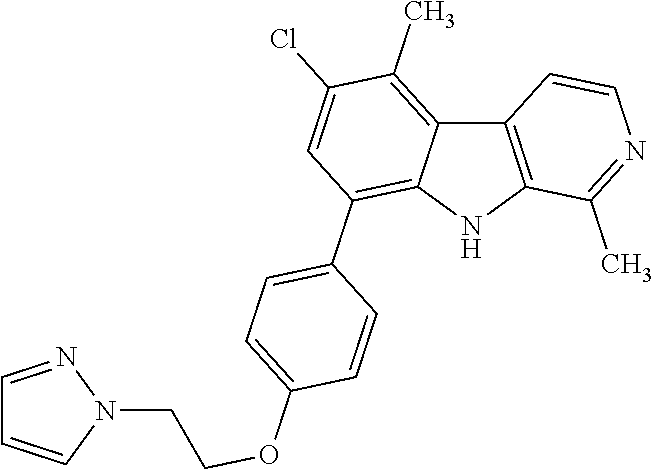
C1=NN(CCOC2=CC=C(C3=C4C(=C(C)C(Cl)=C3)C3=C(N4)C(C)=NC=C3)C=C2)C=C1
